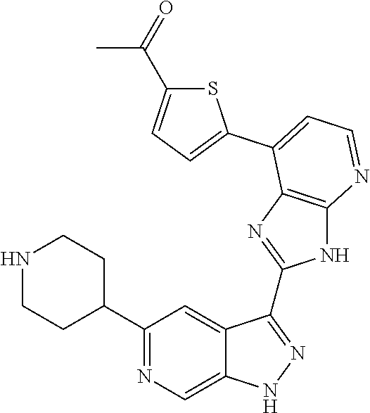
C1(C2=NC=C3C(=C2)C(C2=NC4=C(N2)N=CC=C4C2=CC=C(C(=O)C)S2)=NN3)CCNCC1
